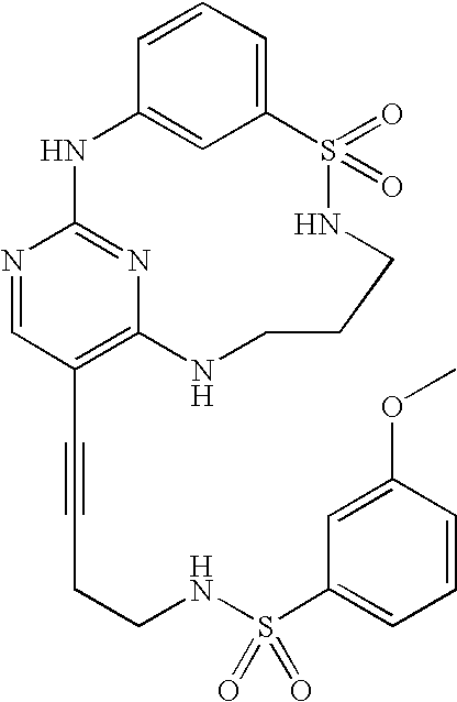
C1=CC=C2C=C1NC1=NC(=C(C#CCCNS(C3=CC=CC(OC)=C3)(=O)=O)C=N1)NCCCNS2(=O)=O
